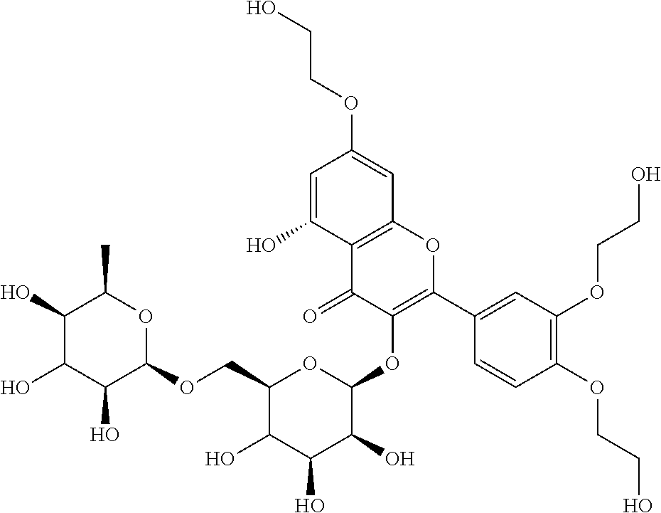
C1(O)C(O)C(O)C(OCC2C(O)C(O)C(O)C(OC3=C(C4=CC(OCCO)=C(OCCO)C=C4)OC4=C(C3=O)C(O)=CC(OCCO)=C4)O2)OC1C
